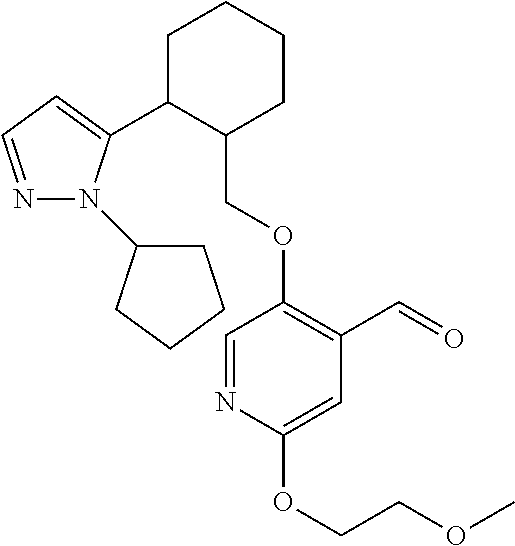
C1C(C2=CC=NN2C2CCCC2)C(COC2=C(C=O)C=C(OCCOC)N=C2)CCC1
